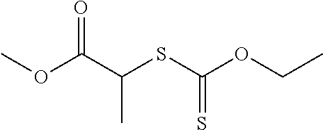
COC(C(SC(OCC)=S)C)=O
